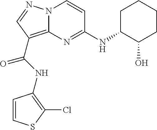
C1=CSC(Cl)=C1NC(=O)C1=C2N(N=C1)C=CC(NC1C(O)CCCC1)=N2
